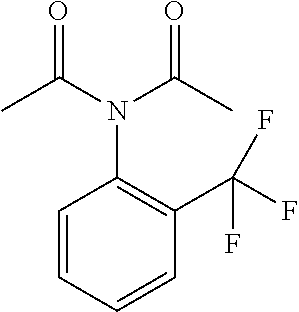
C1=CC=CC(C(F)(F)F)=C1N(C(C)=O)C(C)=O
